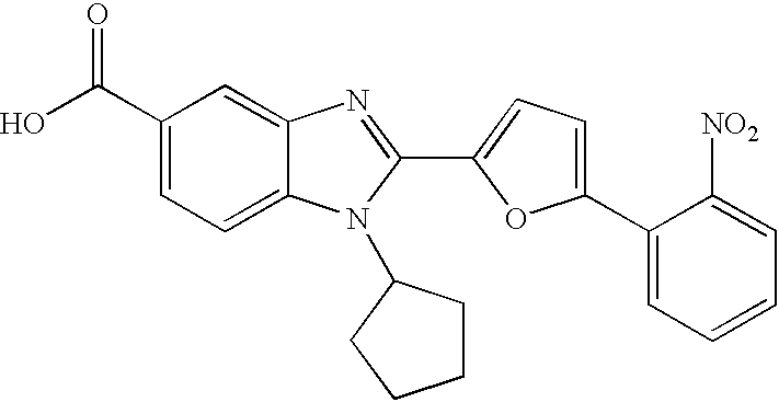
C1(C(O)=O)=CC=C2C(=C1)N=C(C1=CC=C(C3=CC=CC=C3[NO2])O1)N2C1CCCC1
